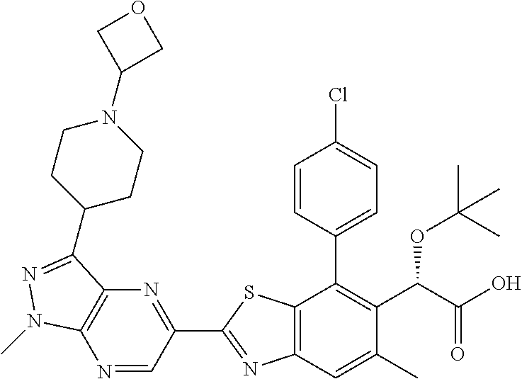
N1=CC(C2=NC3=C(S2)C(C2=CC=C(Cl)C=C2)=C(C(C(O)=O)OC(C)(C)C)C(C)=C3)=NC2=C1N(C)N=C2C1CCN(C2COC2)CC1
